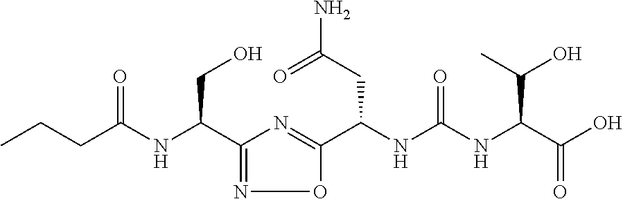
C1(C(NC(CCC)=O)CO)=NOC(C(NC(NC(C(O)=O)C(O)C)=O)CC(N)=O)=N1
